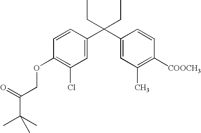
C1([COOCH3])=C(C)C=C(C(C2=CC(Cl)=C(OCC(C(C)(C)C)=O)C=C2)(CC)CC)C=C1
